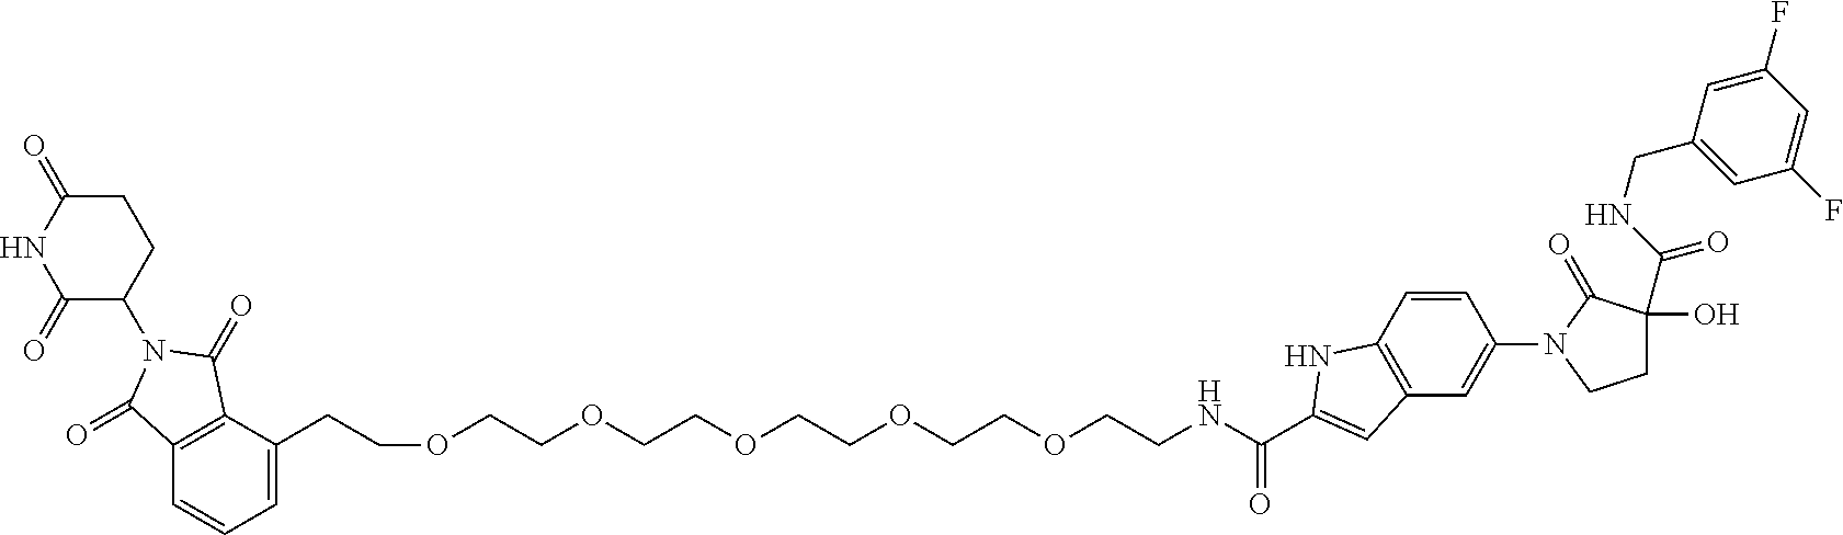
C1=C(CCOCCOCCOCCOCCOCCNC(C2=CC3=C(C=CC(N4CCC(O)(C(NCC5=CC(F)=CC(F)=C5)=O)C4=O)=C3)N2)=O)C2=C(C=C1)C(=O)N(C1CCC(=O)NC1=O)C2=O
